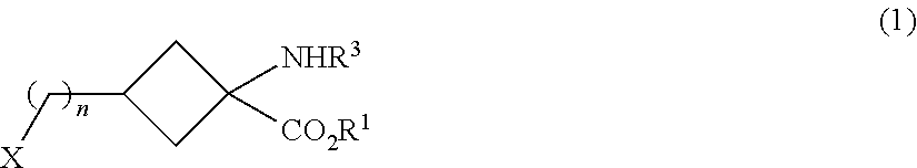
C1C(C[X])CC1([NHR3])[CO2R1]
